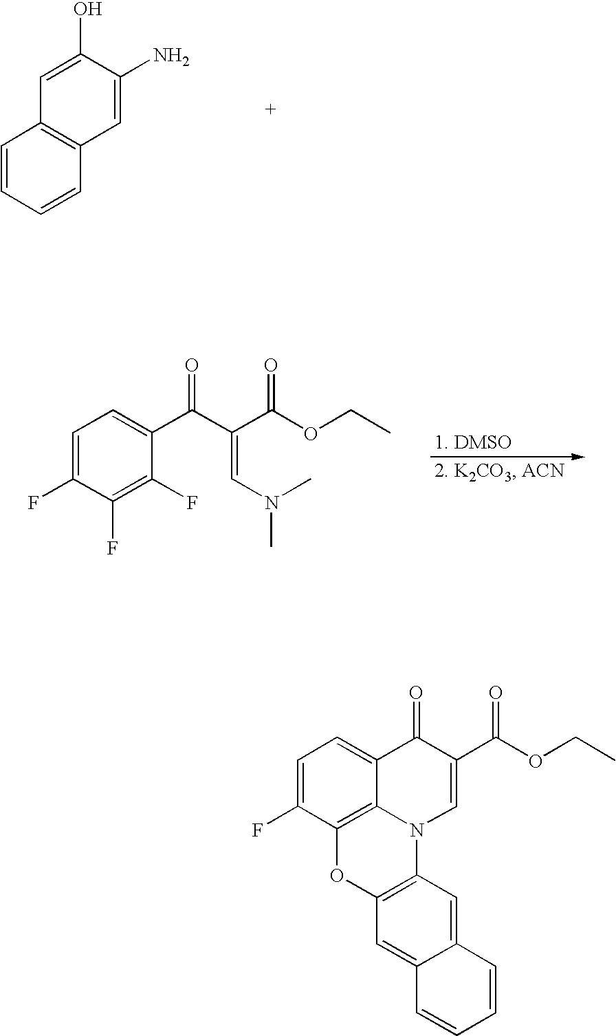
C1=C(F)C2=C3C(=C1)C(=O)C(C(OCC)=O)=CN3C1=C(O2)C=C2C(=C1)C=CC=C2.C1=CC=CC2=C1C=C(O)C(N)=C2.C1=C(F)C(F)=C(F)C(C(C(C(OCC)=O)=CN(C)C)=O)=C1
